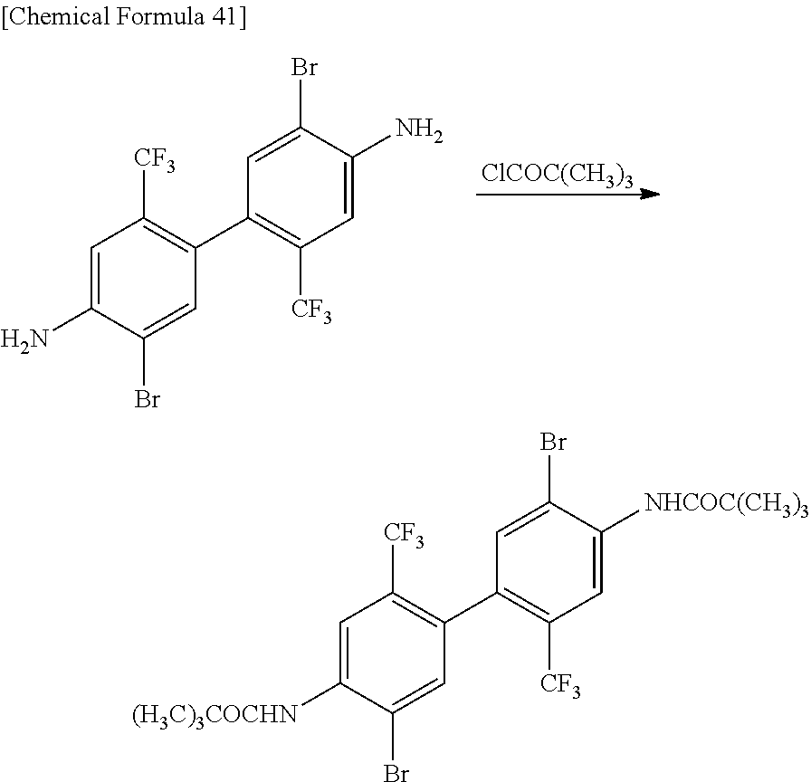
[ClCOC(CH3)3].C1=C(N)C(Br)=CC(C2=C([CF3])C=C(N)C(Br)=C2)=C1[CF3].C1=C([(H3C)3COCHN])C(Br)=CC(C2=C([CF3])C=C([NHCOC(CH3)3])C(Br)=C2)=C1[CF3]
